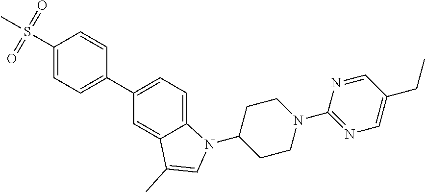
C1(S(C)(=O)=O)=CC=C(C2=CC=C3C(=C2)C(C)=CN3C2CCN(C3=NC=C(CC)C=N3)CC2)C=C1
